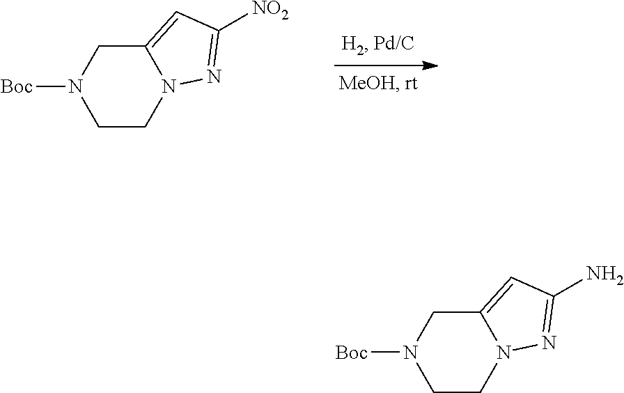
C12=CC([NO2])=NN1CCN([Boc])C2.C12=CC(N)=NN1CCN([Boc])C2
